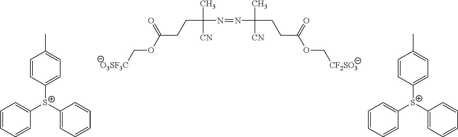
[O3SF3C]COC(CCC(C)([CN])N=NC(CCC(OC[CF2SO3])=O)(C)[CN])=O.C1([S+](C2=CC=CC=C2)C2=CC=CC=C2)=CC=C(C)C=C1.C1([S+](C2=CC=CC=C2)C2=CC=CC=C2)=CC=C(C)C=C1
